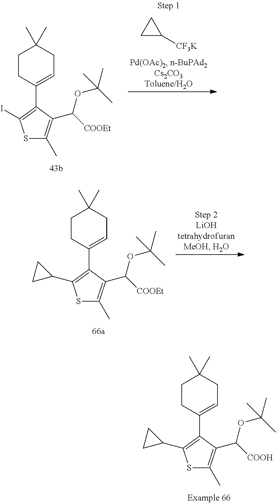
S1C(C)=C(C([COOEt])OC(C)(C)C)C(C2=CCC(C)(C)CC2)=C1I.C1C([CF3K])C1.S1C(C)=C(C([COOEt])OC(C)(C)C)C(C2=CCC(C)(C)CC2)=C1C1CC1.S1C(C)=C(C([COOH])OC(C)(C)C)C(C2=CCC(C)(C)CC2)=C1C1CC1
